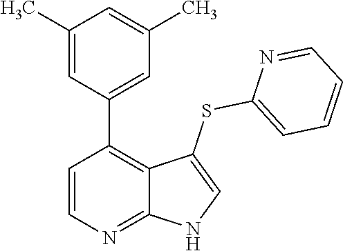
C1=CN=C2C(=C1C1=CC(C)=CC(C)=C1)C(SC1=CC=CC=N1)=CN2
